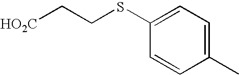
C1(SCC[HO2C])=CC=C(C)C=C1
